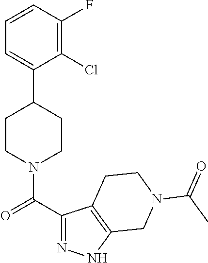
C1=CC(F)=C(Cl)C(C2CCN(C(C3=NNC4=C3CCN(C(C)=O)C4)=O)CC2)=C1
